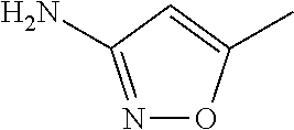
N1=C(N)C=C(C)O1
